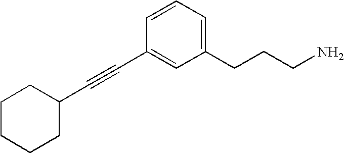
C1C(C#CC2=CC(CCCN)=CC=C2)CCCC1
